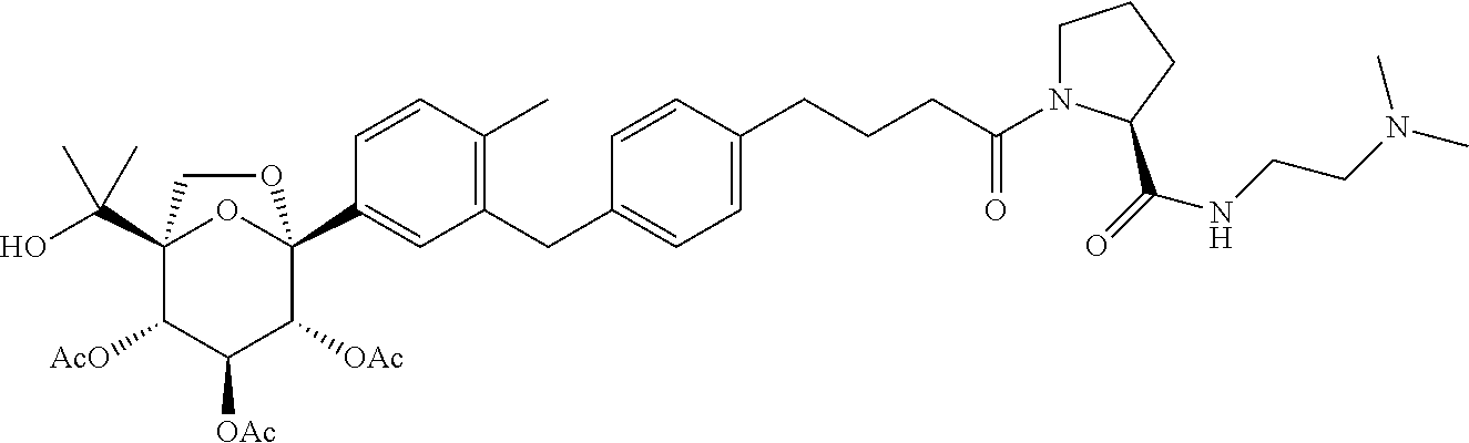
OC(C12C([AcO])C([OAc])C([OAc])C(C3=CC(CC4=CC=C(CCCC(N5CCCC5C(=O)NCCN(C)C)=O)C=C4)=C(C)C=C3)(O1)OC2)(C)C
